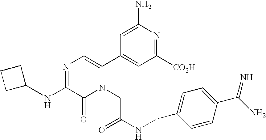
N(C1=NC=C(C2=CC([CO2H])=NC(N)=C2)N(CC(NCC2=CC=C(C(N)=N)C=C2)=O)C1=O)C1CCC1
